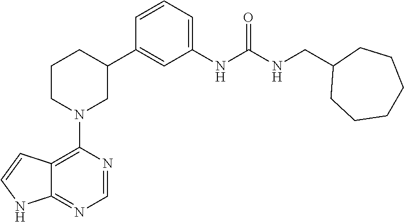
C12=C(N3CC(C4=CC(NC(NCC5CCCCCC5)=O)=CC=C4)CCC3)N=CN=C1NC=C2
